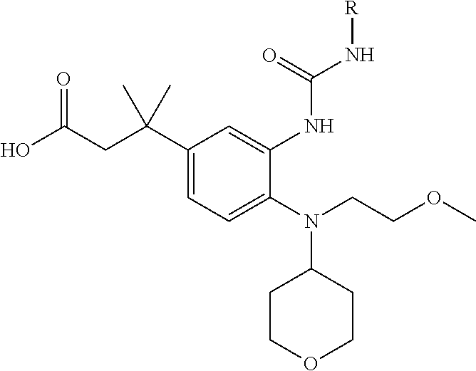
C1(C(CC(O)=O)(C)C)=CC=C(N(CCOC)C2CCOCC2)C(NC(N[R])=O)=C1
